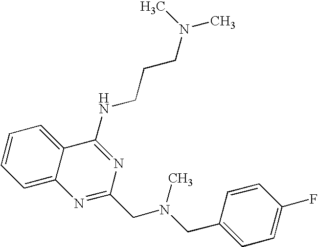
C1=C2C(=CC=C1)C(NCCCN(C)C)=NC(CN(CC1=CC=C(F)C=C1)C)=N2
